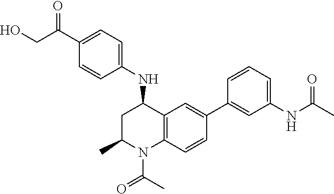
N(C1CC(C)N(C(C)=O)C2=C1C=C(C1=CC(NC(C)=O)=CC=C1)C=C2)C1=CC=C(C(CO)=O)C=C1
